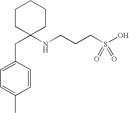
C1=C(CC2(NCCCS(O)(=O)=O)CCCCC2)C=CC(C)=C1
